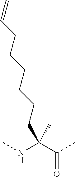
C(CCCCCC=C)C(NC)(C(C)=O)C
